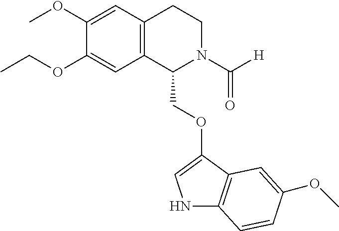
COC1=CC2=C(C=C1OCC)C(COC1=CNC3=C1C=C(OC)C=C3)N(C([H])=O)CC2
